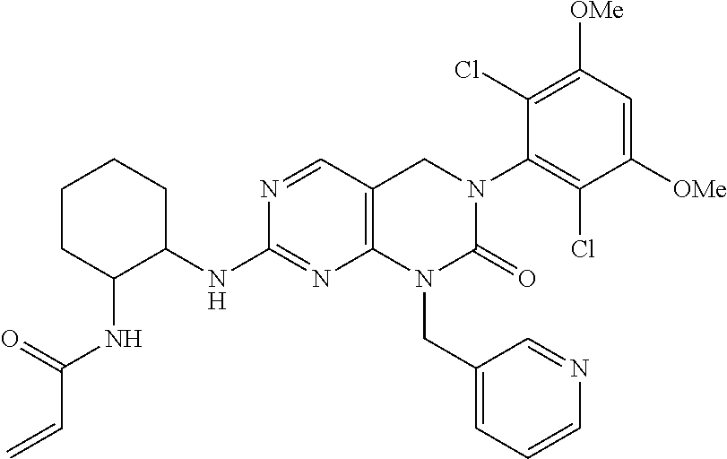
N1=CC2=C(N=C1NC1CCCCC1NC(C=C)=O)N(CC1=CC=CN=C1)C(=O)N(C1=C(Cl)C([OMe])=CC([OMe])=C1Cl)C2
